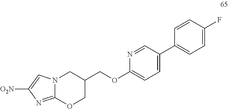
C12=NC([O2N])=CN1CC(COC1=CC=C(C3=CC=C(F)C=C3)C=N1)CO2
